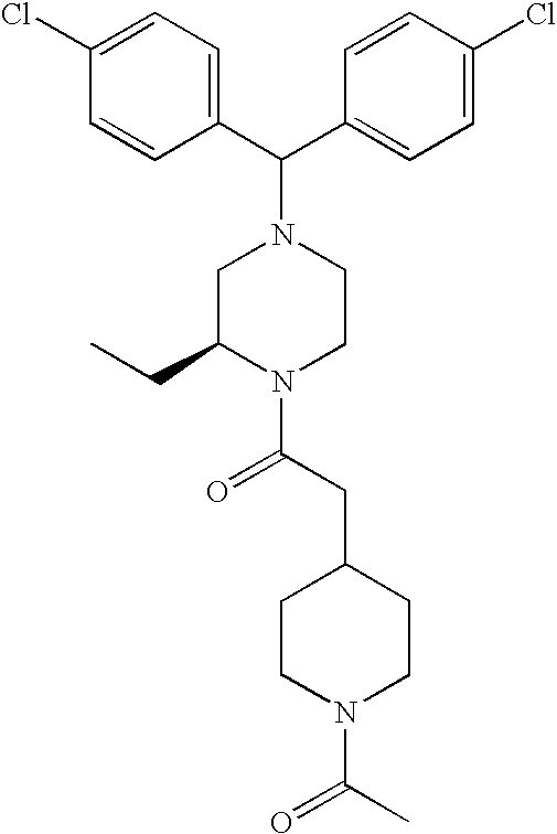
C1=C(Cl)C=CC(C(C2=CC=C(Cl)C=C2)N2CC(CC)N(C(CC3CCN(C(C)=O)CC3)=O)CC2)=C1
